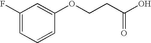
C1(F)=CC=CC(OCCC(O)=O)=C1
